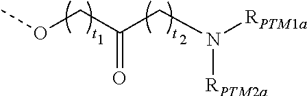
O(CC(CN([RPTM1a])[RPTM2a])=O)C
